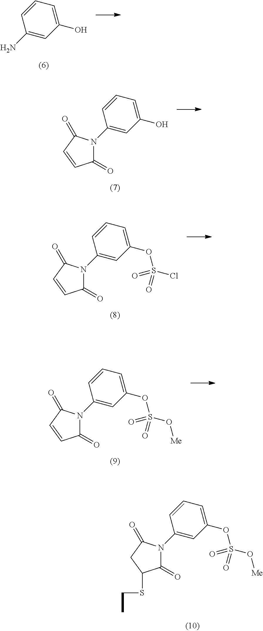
C1=CC=C(O)C=C1N.C1=CC=C(O)C=C1N1C(=O)C=CC1=O.C1=CC=C(OS(=O)(Cl)=O)C=C1N1C(=O)C=CC1=O.C1=CC=C(OS(=O)(O[Me])=O)C=C1N1C(=O)C=CC1=O.C1=CC=C(OS(=O)(O[Me])=O)C=C1N1C(=O)C(SCC)CC1=O
